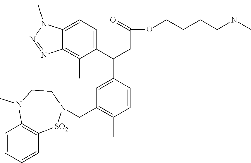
C1=CC=CC2=C1N(C)CCN(CC1=C(C)C=CC(C(C3=CC=C4C(=C3C)N=NN4C)CC(=O)OCCCCN(C)C)=C1)[SO2]2
